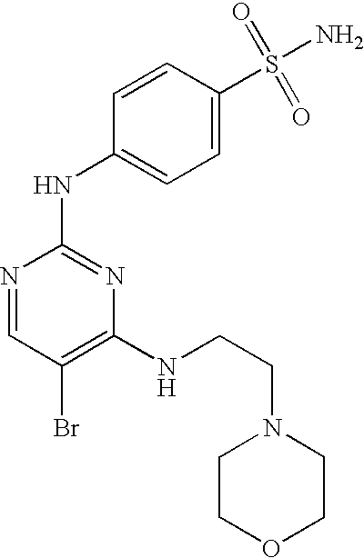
N1=CC(Br)=C(NCCN2CCOCC2)N=C1NC1=CC=C(S(=O)(=O)N)C=C1
